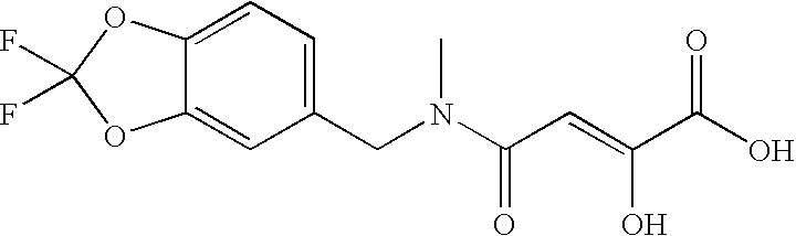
C12=CC=C(CN(C(C=C(C(O)=O)O)=O)C)C=C1OC(F)(F)O2
